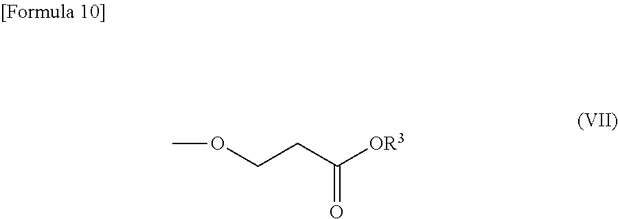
COCCC([OR3])=O
